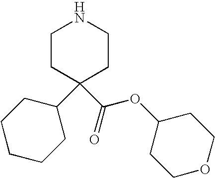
C1CC(C2CCCCC2)(C(=O)OC2CCOCC2)CCN1
